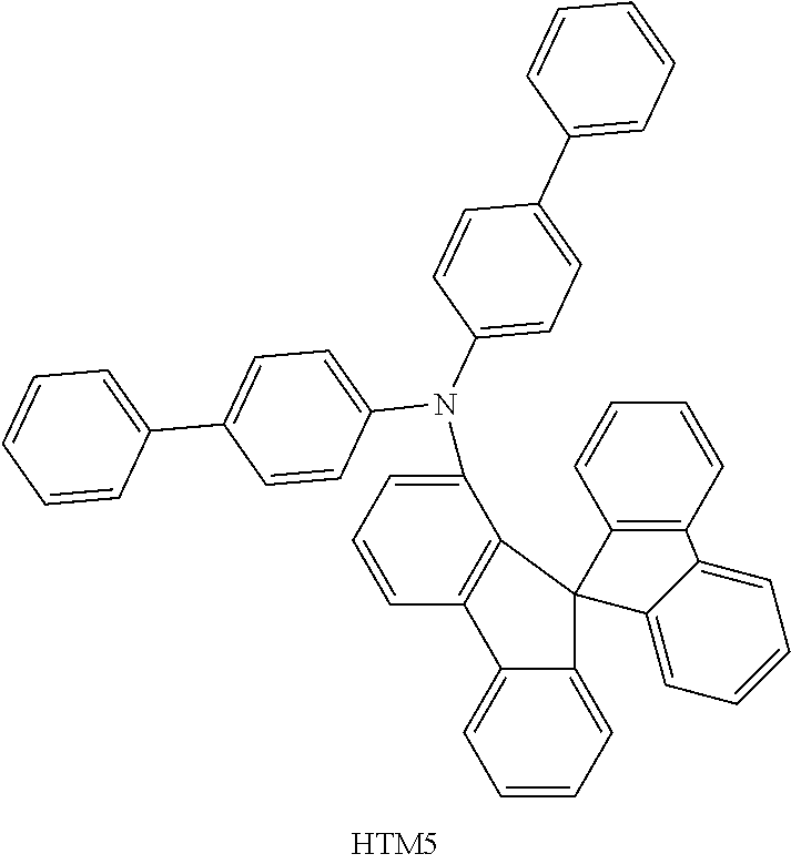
C1=CC=C2C(=C1)C1=C(C23C2=CC=CC=C2C2=C3C=CC=C2)C(N(C2=CC=C(C3=CC=CC=C3)C=C2)C2=CC=C(C3=CC=CC=C3)C=C2)=CC=C1
